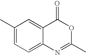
C1(C)=CC=C2C(=C1)C(=O)OC(C)=N2
